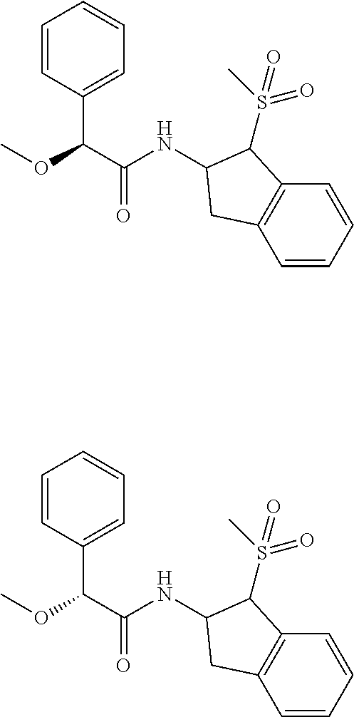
C1=CC(C(C(=O)NC2C(S(=O)(=O)C)C3=C(C=CC=C3)C2)OC)=CC=C1.C1=CC(C(C(=O)NC2C(S(=O)(=O)C)C3=C(C=CC=C3)C2)OC)=CC=C1
